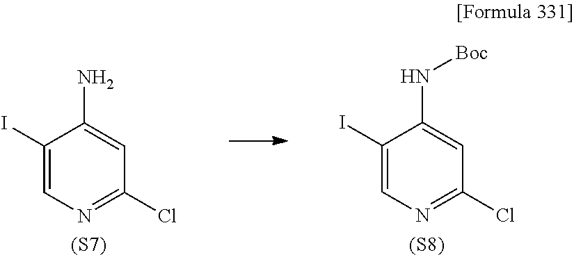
C1(I)=CN=C(Cl)C=C1N[Boc].[(S8)].C1(I)=CN=C(Cl)C=C1N.[(S7)]
